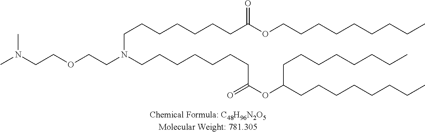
C(OCCN(CCCCCCCC(=O)OC(CCCCCCCC)CCCCCCCC)CCCCCCCC(OCCCCCCCCC)=O)CN(C)C
